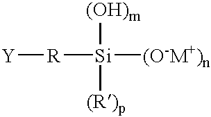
[Y][R][Si]([(OH)m])([(R)p])[(O-M+)n]
